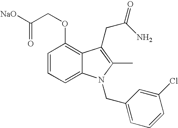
C1=CC=C2C(=C1OCC([NaO])=O)C(CC(=O)N)=C(C)N2CC1=CC=CC(Cl)=C1
